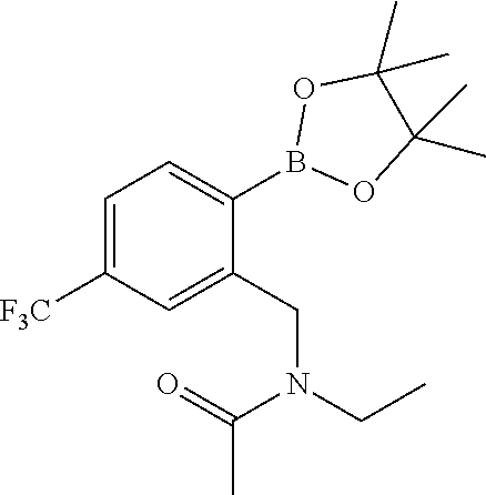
C1=C([F3C])C=C(CN(C(C)=O)CC)C(B2OC(C)(C)C(C)(C)O2)=C1
